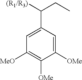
C1=C(C([(R1/R3)])CC)C=C([OMe])C([OMe])=C1[MeO]
